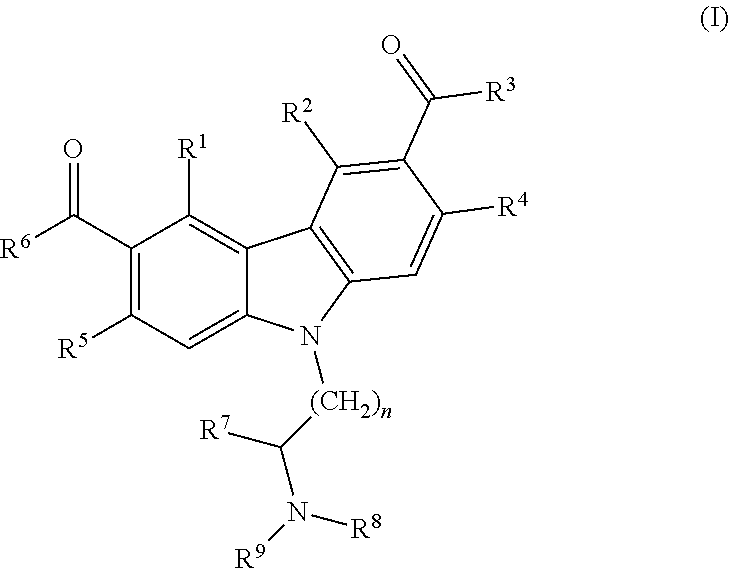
C1(C([R6])=O)=C([R5])C=C2C(=C1[R1])C1=C(N2[(CH2)n]C(N([R9])[R8])[R7])C=C([R4])C(C(=O)[R3])=C1[R2]
